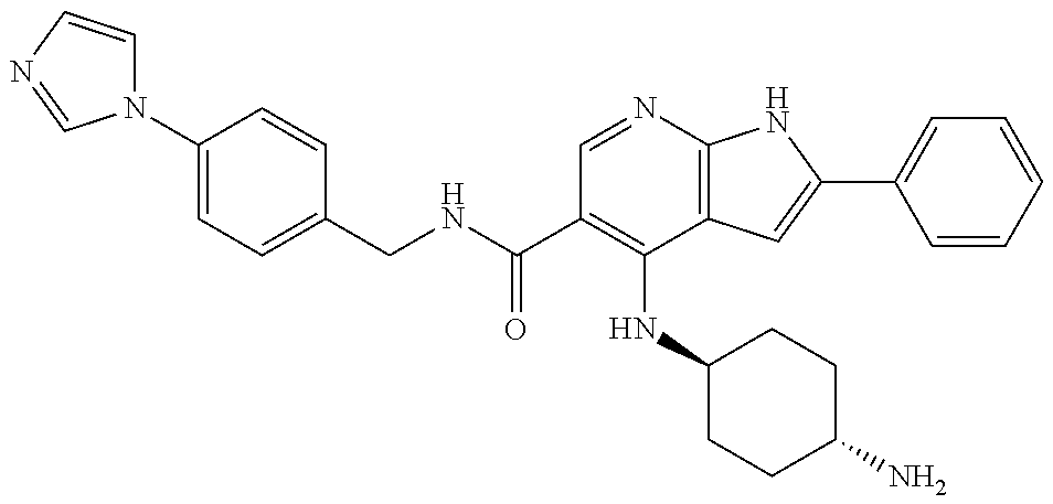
C(NC(C1=C(NC2CCC(N)CC2)C2=C(N=C1)NC(C1=CC=CC=C1)=C2)=O)C1=CC=C(N2C=CN=C2)C=C1
